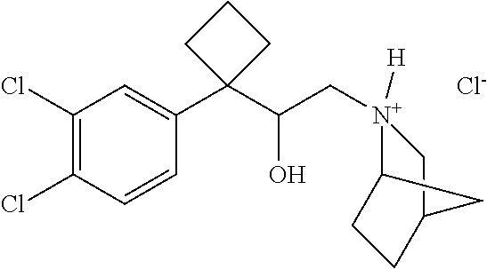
[Cl-].C1(Cl)=C(Cl)C=CC(C2(C(C[N+]3([H])C4CCC(C3)C4)O)CCC2)=C1
